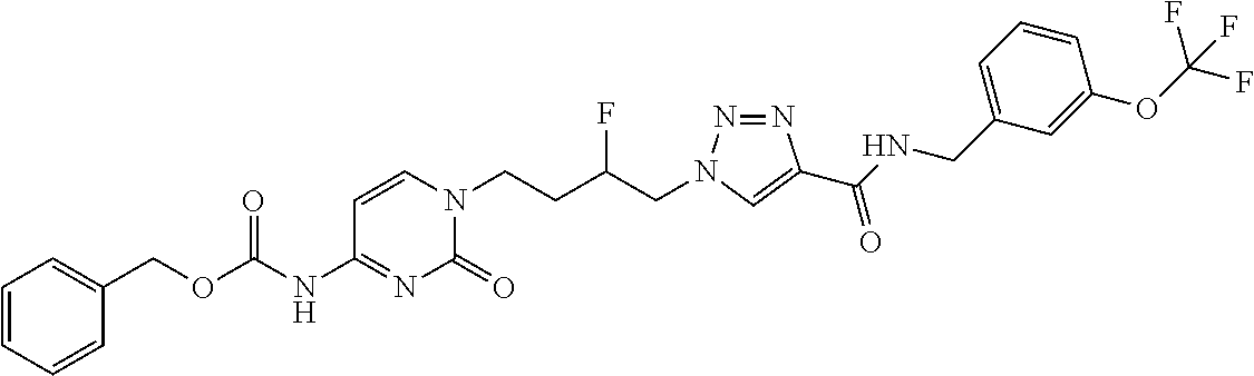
C1(NC(OCC2=CC=CC=C2)=O)=NC(=O)N(CCC(CN2N=NC(C(NCC3=CC=CC(OC(F)(F)F)=C3)=O)=C2)F)C=C1
